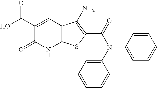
OC(C1=CC2=C(NC1=O)SC(C(=O)N(C1=CC=CC=C1)C1=CC=CC=C1)=C2N)=O
